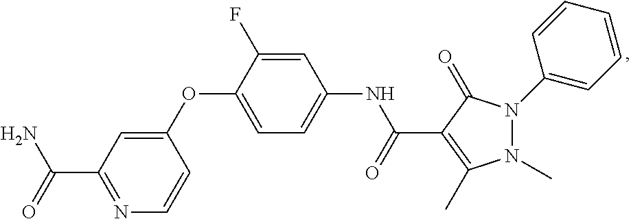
N1=C(C(=O)N)C=C(OC2=CC=C(NC(=O)C3=C(C)N(C)N(C4=CC=CC=C4)C3=O)C=C2F)C=C1
